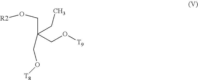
[R2]OCC(CC)(CO[T8])CO[T9]
